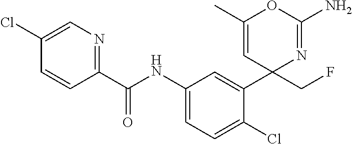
C1(C(NC2=CC=C(Cl)C(C3(CF)N=C(N)OC(C)=C3)=C2)=O)=NC=C(Cl)C=C1
